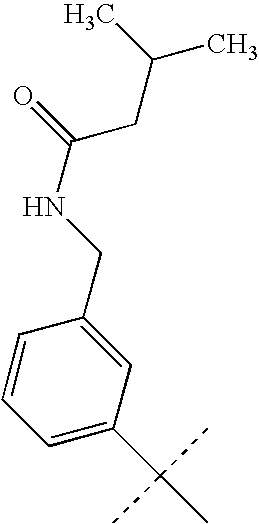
C1=CC=C(C(C)(C)C)C=C1CNC(=O)CC(C)C
